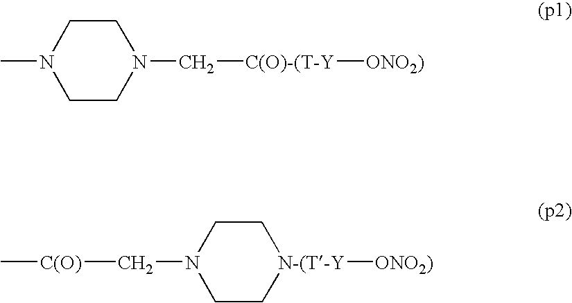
C1CN(C)CCN1C[C(O)-(T-Y][ONO2)].C[C(O)]CN1CC[N-(T-Y]([ONO2)])CC1
